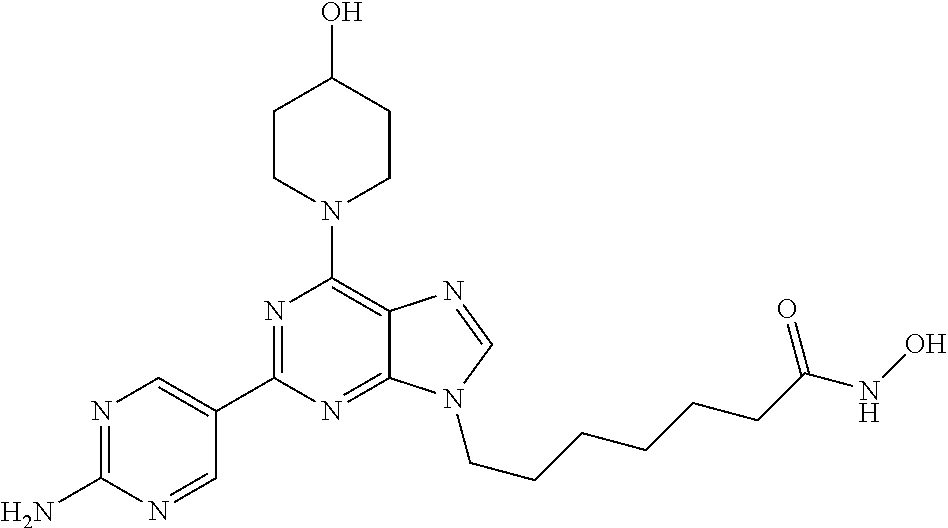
C1CN(C2=C3C(=NC(C4=CN=C(N)N=C4)=N2)N(CCCCCCC(=O)NO)C=N3)CCC1O
